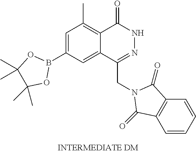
C12=C(C)C=C(B3OC(C)(C)C(C)(C)O3)C=C1C(CN1C(=O)C3=C(C=CC=C3)C1=O)=NNC2=O
